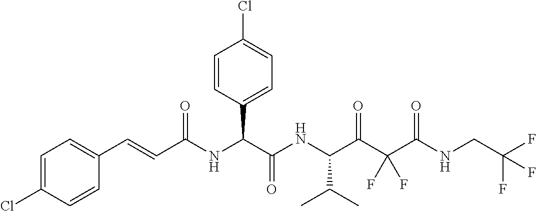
C1=C(Cl)C=CC(C=CC(NC(C(NC(C(C(C(NCC(F)(F)F)=O)(F)F)=O)C(C)C)=O)C2=CC=C(Cl)C=C2)=O)=C1
